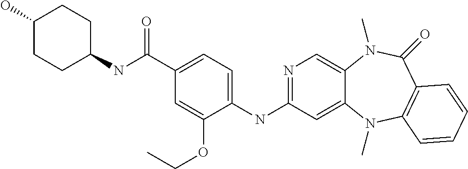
C1(NC2=NC=C3C(=C2)N(C)C2=C(C(=O)N3C)C=CC=C2)=CC=C(C(=O)NC2CCC(O)CC2)C=C1OCC
